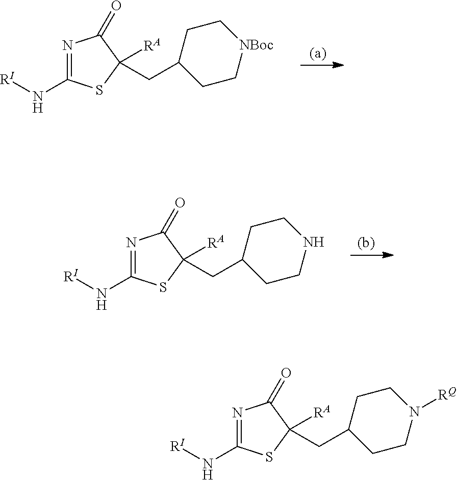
N1=C(N[RI])SC([RA])(CC2CC[NBoc]CC2)C1=O.N1=C(N[RI])SC([RA])(CC2CCNCC2)C1=O.N1=C(N[RI])SC([RA])(CC2CCN([RQ])CC2)C1=O
